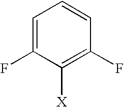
C1=C(F)C([X])=C(F)C=C1
